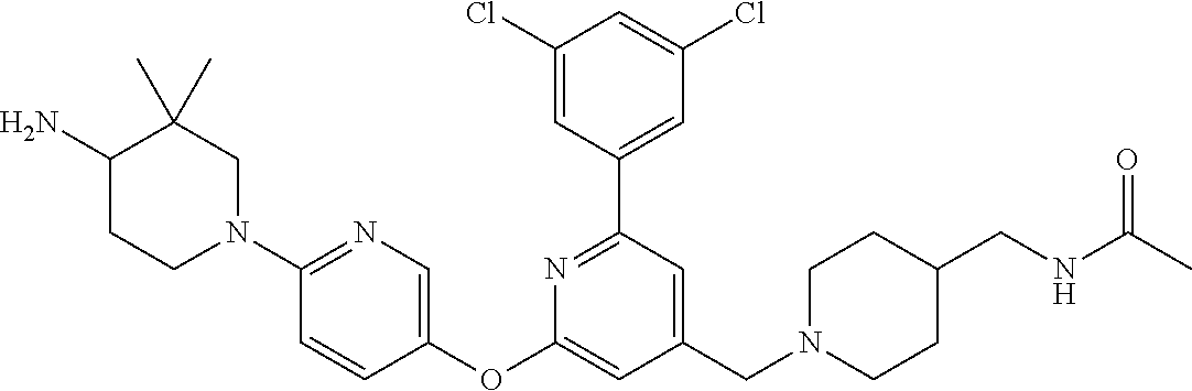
C1(Cl)=CC(C2=NC(OC3=CN=C(N4CCC(N)C(C)(C)C4)C=C3)=CC(CN3CCC(CNC(C)=O)CC3)=C2)=CC(Cl)=C1
